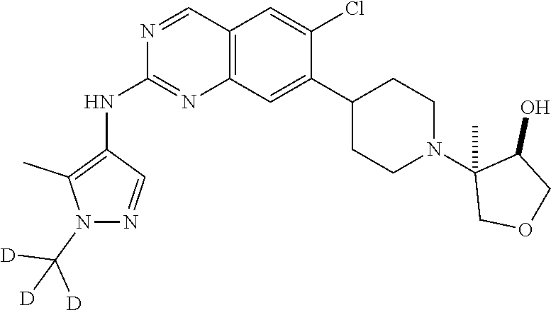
C12=C(C=C(C3CCN(C4(C)COCC4O)CC3)C(Cl)=C1)N=C(NC1=C(C)N(C([D])([D])[D])N=C1)N=C2
